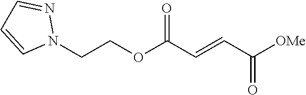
[OMe]C(C=CC(OCCN1N=CC=C1)=O)=O
